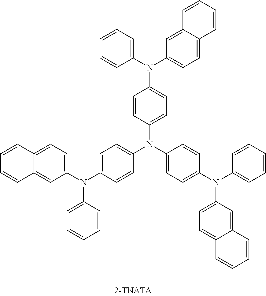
C1=CC(N(C2=CC=C(N(C3=CC=C4C(=C3)C=CC=C4)C3=CC=CC=C3)C=C2)C2=CC=C(N(C3=CC=CC=C3)C3=CC=C4C(=C3)C=CC=C4)C=C2)=CC=C1N(C1=CC=CC=C1)C1=CC=C2C(=C1)C=CC=C2
